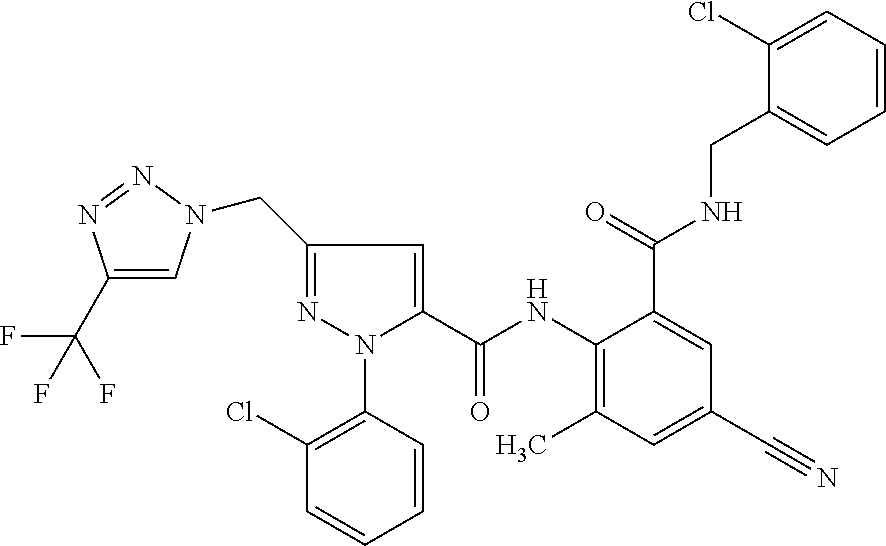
C1(C(F)(F)F)=CN(CC2=NN(C3=C(Cl)C=CC=C3)C(C(NC3=C(C)C=C(C#N)C=C3C(=O)NCC3=CC=CC=C3Cl)=O)=C2)N=N1
